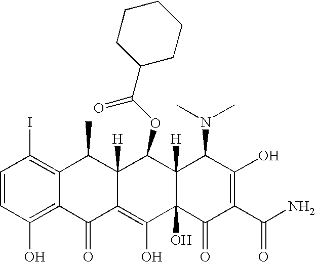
C1=CC(O)=C2C(=C1I)C(C)C1([H])C(=C(O)C3(O)C([H])(C1OC(=O)C1CCCCC1)C(N(C)C)C(O)=C(C(N)=O)C3=O)C2=O
